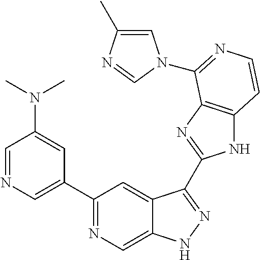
C1=NC=C(C2=NC=C3C(=C2)C(C2=NC4=C(N2)C=CN=C4N2C=C(C)N=C2)=NN3)C=C1N(C)C
